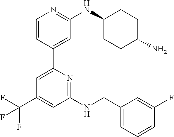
C1=CC(C2=CC(C(F)(F)F)=CC(NCC3=CC=CC(F)=C3)=N2)=CC(NC2CCC(N)CC2)=N1
